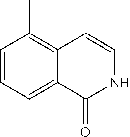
C12=C(C)C=CC=C1C(=O)NC=C2
